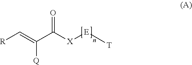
[R]C=C([Q])C(=O)[X][E][T]
